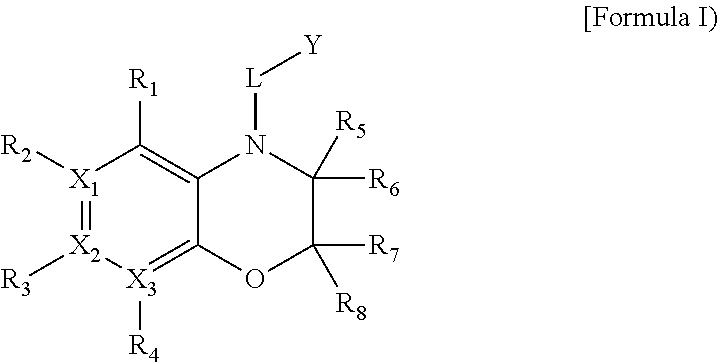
[X1]1([R2])=[X2]([R3])[X3]([R4])=C2C(=C1[R1])N([L][Y])C([R6])([R5])C([R8])([R7])O2
